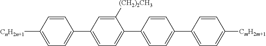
C1=CC([CnH2n+1])=CC=C1C1=CC=C(C2=CC=C(C3=CC=C([CmH2m+1])C=C3)C=C2)C([(CH2)2CH3])=C1
